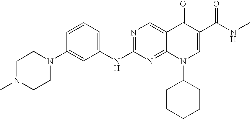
C1=CC=C(NC2=NC=C3C(=N2)N(C2CCCCC2)C=C(C(NC)=O)C3=O)C=C1N1CCN(C)CC1
